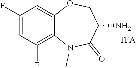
C1(F)=CC(F)=C2C(=C1)OCC(N)C(=O)N2C.[TFA]
